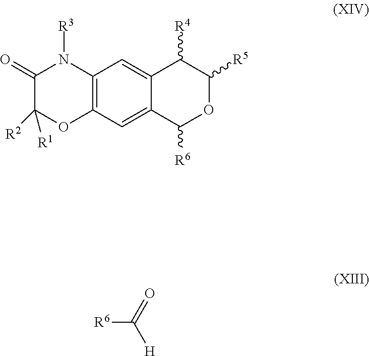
C12=C(C=C3C(=C1)C([R4])C([R5])OC3[R6])OC([R2])([R1])C(=O)N2[R3].[R6]C(=O)[H]
